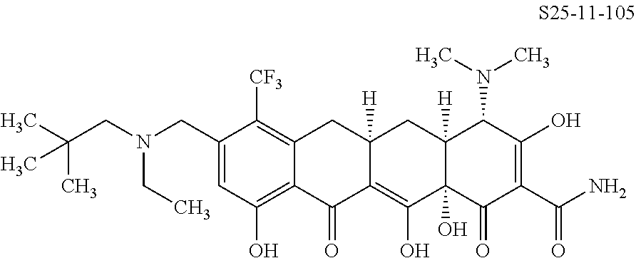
C1(CN(CC(C)(C)C)CC)=CC(O)=C2C(=C1[CF3])CC1([H])C(=C(O)C3(O)C([H])(C1)C(N(C)C)C(O)=C(C(N)=O)C3=O)C2=O
